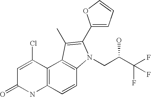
C1=C(C2=C(C)C3=C(C=CC4=C3C(Cl)=CC(=O)N4)N2CC(C(F)(F)F)O)OC=C1
